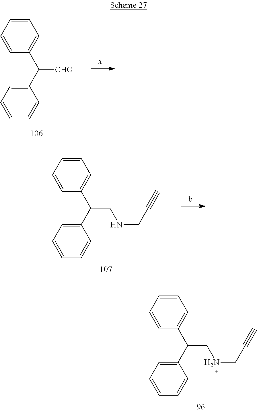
C1=CC=CC(C([CHO])C2=CC=CC=C2)=C1.C1=CC=CC(C(CNCC#C)C2=CC=CC=C2)=C1.C1=CC=CC(C(CNCC#C)C2=CC=CC=C2)=C1
